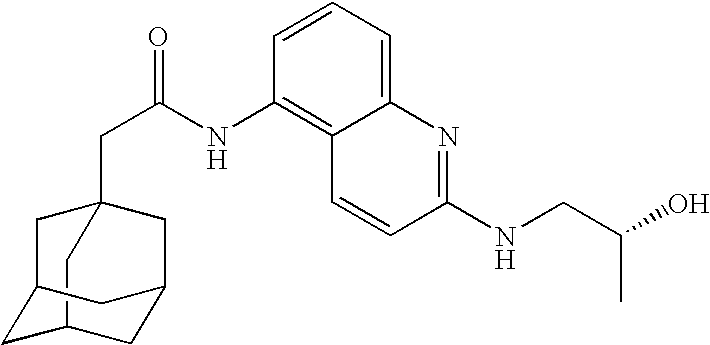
C12(CC(=O)NC3=C4C(=CC=C3)N=C(NCC(O)C)C=C4)CC3CC(C1)CC(C3)C2
